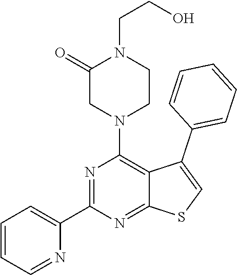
N1=C(C2=CC=CC=N2)N=C2C(=C1N1CCN(CCO)C(=O)C1)C(C1=CC=CC=C1)=CS2
